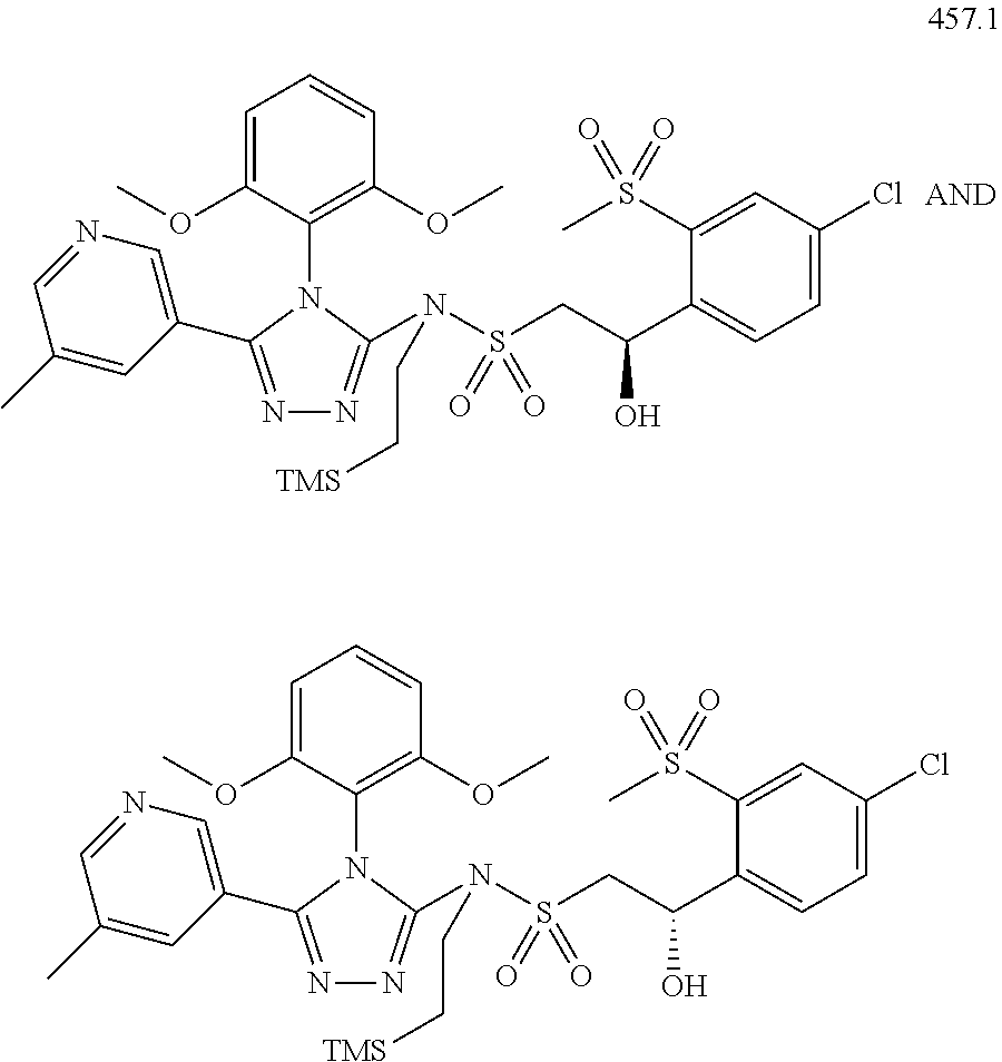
N1=C(C2=CN=CC(C)=C2)N(C2=C(OC)C=CC=C2OC)C(N(S(CC(C2=CC=C(Cl)C=C2S(C)(=O)=O)O)(=O)=O)CC[TMS])=N1.N1=C(C2=CN=CC(C)=C2)N(C2=C(OC)C=CC=C2OC)C(N(S(CC(C2=CC=C(Cl)C=C2S(C)(=O)=O)O)(=O)=O)CC[TMS])=N1
